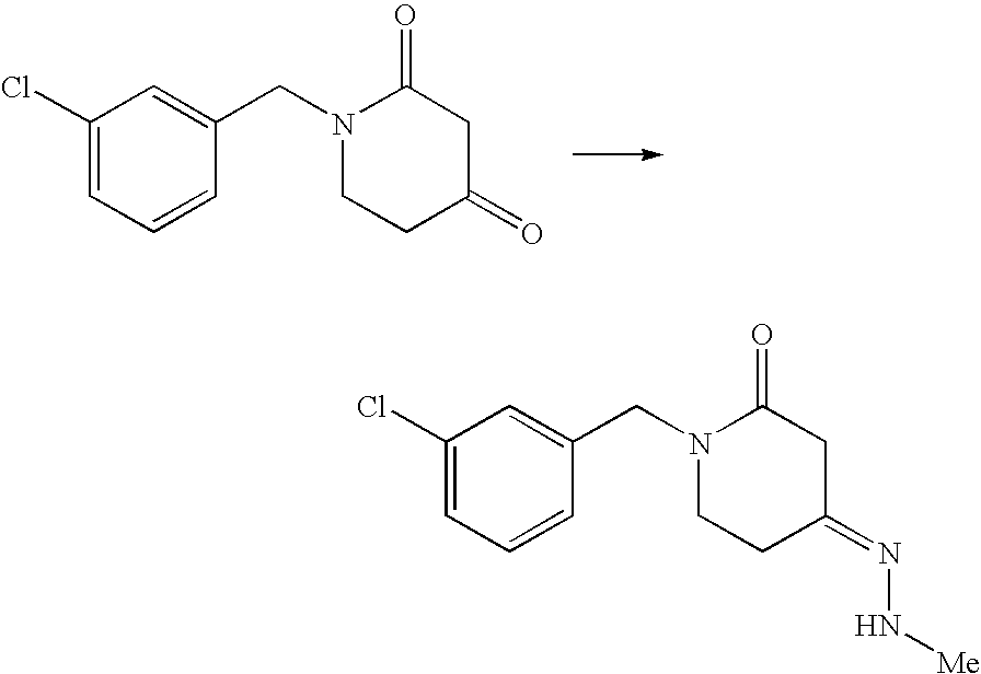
C1(Cl)=CC=CC(CN2CCC(=O)CC2=O)=C1.C1(Cl)=CC=CC(CN2CCC(=NN[Me])CC2=O)=C1
